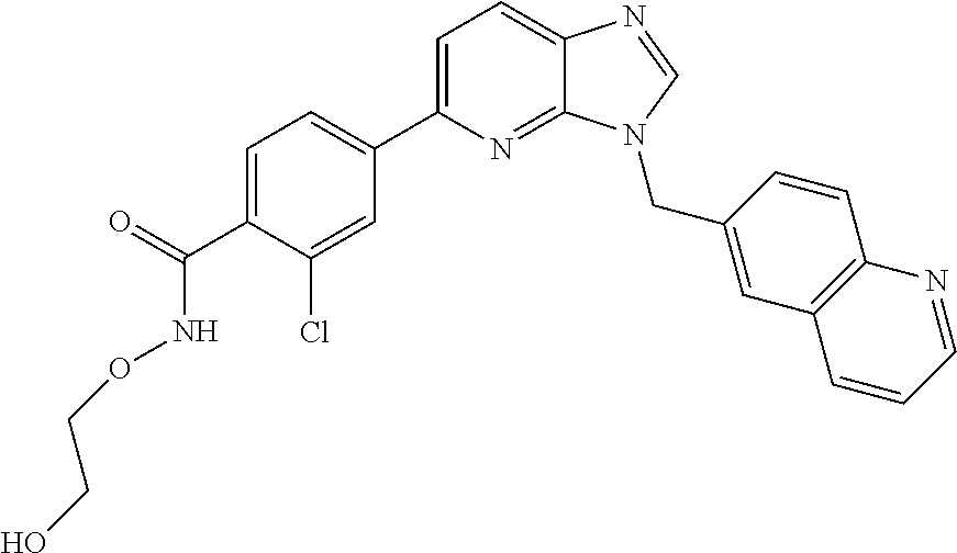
C1=C(C2=CC=C(C(=O)NOCCO)C(Cl)=C2)N=C2C(=C1)N=CN2CC1=CC2=C(C=C1)N=CC=C2
